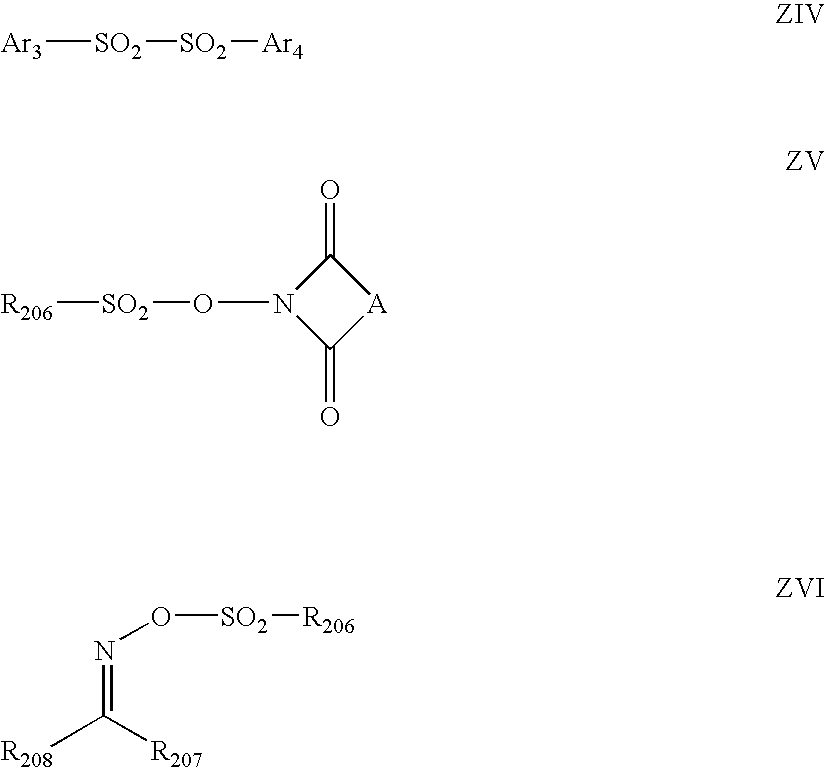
[Ar3][SO2][SO2][Ar4].[R206][SO2]ON1C(=O)[A]C1=O.N(=C([R207])[R208])O[SO2][R206]
